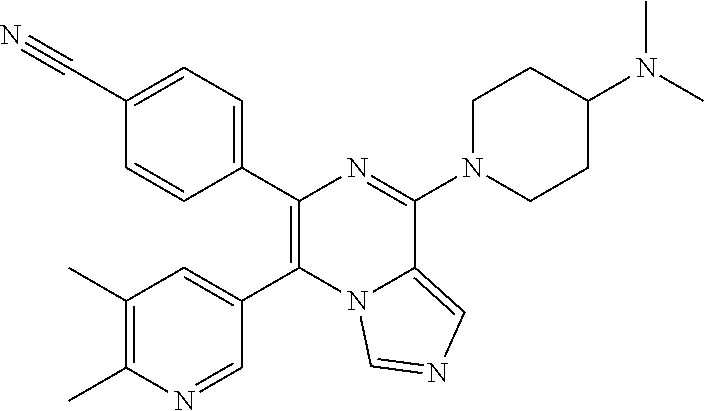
C1(C2=CC=C(C#N)C=C2)=C(C2=CC(C)=C(C)N=C2)N2C(=CN=C2)C(N2CCC(N(C)C)CC2)=N1
